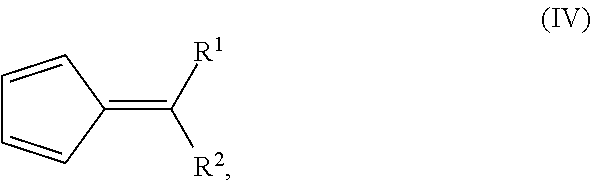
C1=CC(=C([R1])[R2])C=C1
